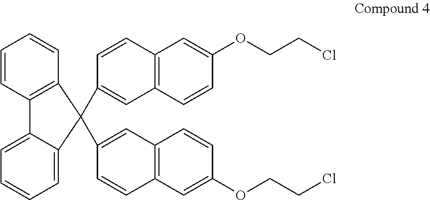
C1=CC2=C(C=C1)C(C1=CC3=C(C=C1)C=C(OCCCl)C=C3)(C1=CC3=C(C=C1)C=C(OCCCl)C=C3)C1=CC=CC=C21
